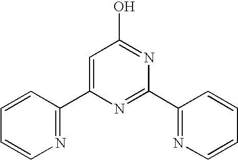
C1=CN=C(C2=CC(O)=NC(C3=NC=CC=C3)=N2)C=C1
